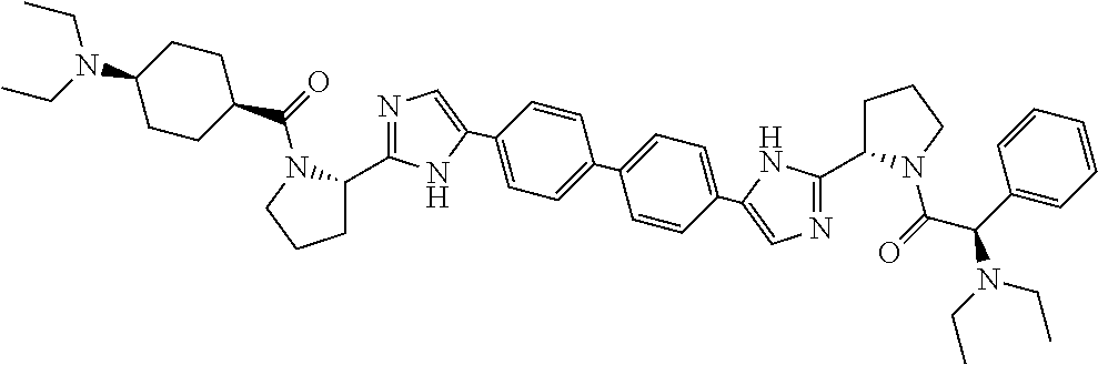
C1(N(CC)CC)CCC(C(=O)N2C(C3=NC=C(C4=CC=C(C5=CC=C(C6=CN=C(C7CCCN7C(=O)C(N(CC)CC)C7=CC=CC=C7)N6)C=C5)C=C4)N3)CCC2)CC1
